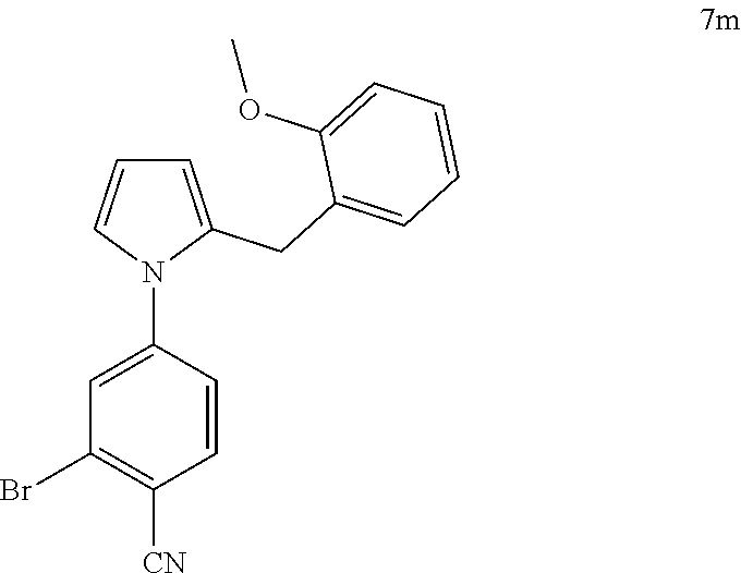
C1=C(CC2=CC=CC=C2OC)N(C2=CC(Br)=C([CN])C=C2)C=C1
